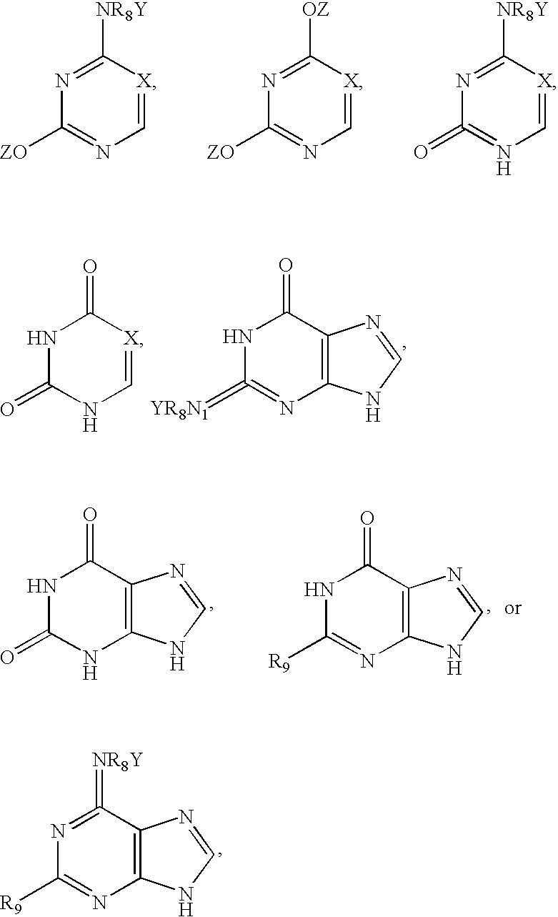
N1=C(=[NR8Y])C2=C(N=C1[R9])NC=N2.N1=C([NR8Y])[X]=CN=C1[ZO].N1=C([OZ])[X]=CN=C1[ZO].N1=C([NR8Y])[X]=CN=C1=O.N1C(=[YR8N1])=NC2=C(C1=O)N=CN2.N1C(=O)NC=[X]C1=O.N1C(=O)NC2=C(C1=O)N=CN2.N1C([R9])=NC2=C(C1=O)N=CN2
